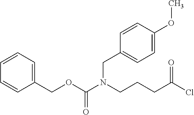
C1=CC=C(COC(N(CCCC(=O)Cl)CC2=CC=C(OC)C=C2)=O)C=C1
